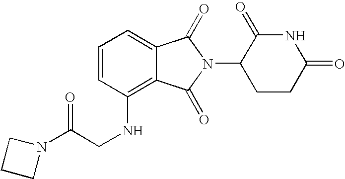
N1(C(CNC2=C3C(=CC=C2)C(=O)N(C2CCC(=O)NC2=O)C3=O)=O)CCC1
